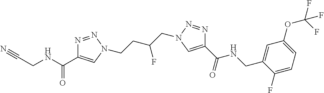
C(CNC(C1=CN(CCC(CN2N=NC(C(=O)NCC3=CC(OC(F)(F)F)=CC=C3F)=C2)F)N=N1)=O)#N
